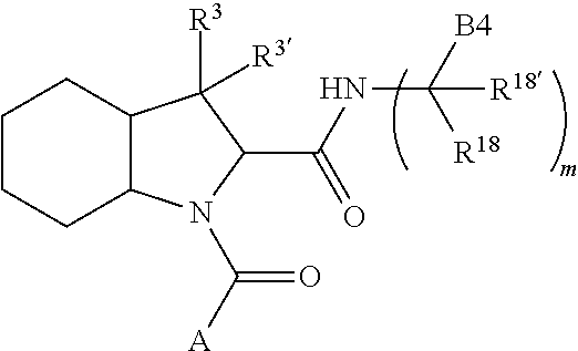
C12C(N(C([A])=O)C(C(NC([B4])([R18])[R18])=O)C1([R3])[R3])CCCC2
